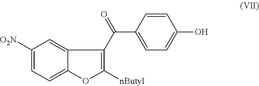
C1([O2N])=CC=C2C(=C1)C(C(=O)C1=CC=C(O)C=C1)=C([nButyl])O2
